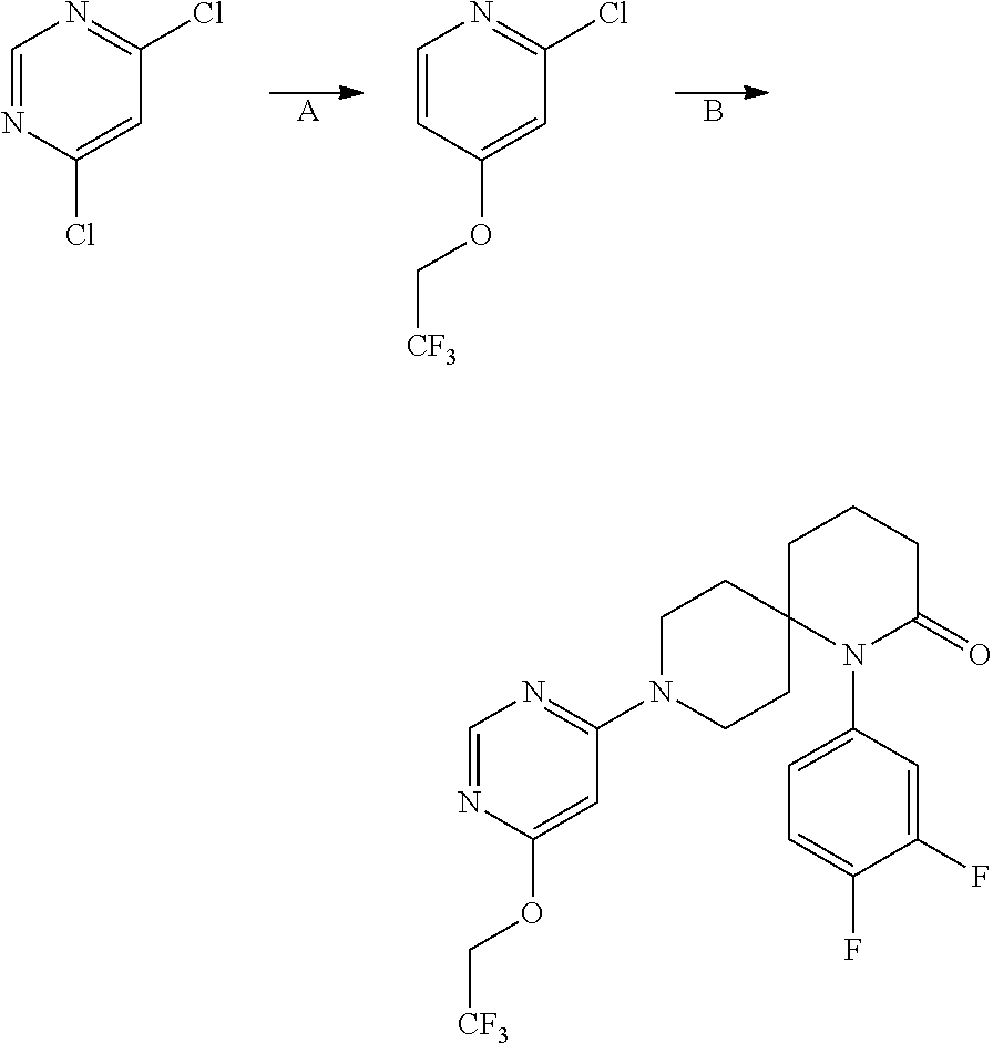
[A].B.C1=NC(Cl)=CC(Cl)=N1.C1=CC(OC[CF3])=CC(Cl)=N1.C1=NC(OC[CF3])=CC(N2CCC3(CC2)N(C2=CC=C(F)C(F)=C2)C(=O)CCC3)=N1
